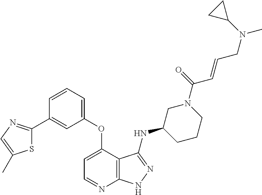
S1C(C2=CC(OC3=CC=NC4=C3C(NC3CCCN(C(C=CCN(C)C5CC5)=O)C3)=NN4)=CC=C2)=NC=C1C
